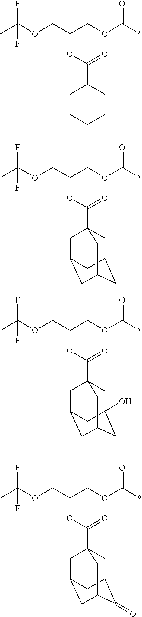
O(CC(COC(=O)*)OC(=O)C1CCCCC1)C(F)(C)F.O(CC(COC(=O)*)OC(=O)C12CC3CC(CC(C1)C3)C2)C(F)(C)F.O(CC(COC(=O)*)OC(=O)C12CC3(O)CC(CC(C1)C3)C2)C(F)(C)F.O(CC(COC(=O)*)OC(=O)C12CC3C(=O)C(CC(C1)C3)C2)C(F)(C)F
